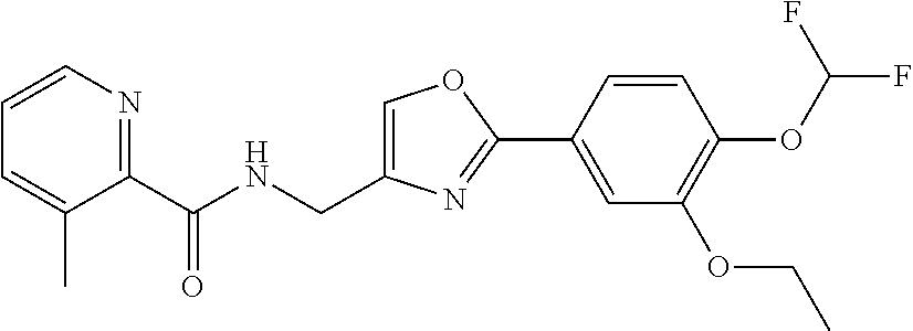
C1=C(CNC(C2=NC=CC=C2C)=O)N=C(C2=CC(OCC)=C(OC(F)F)C=C2)O1
